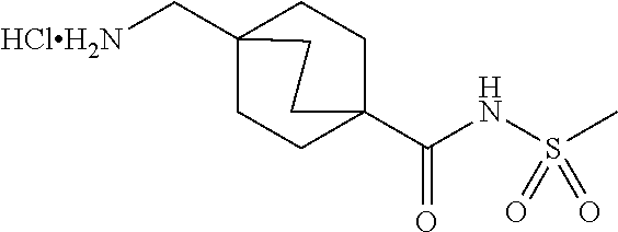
C1CC2(C[HClH2N])CCC1(C(NS(C)(=O)=O)=O)CC2
